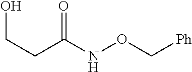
[Ph]CONC(CCO)=O
